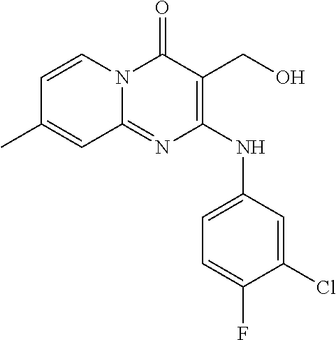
C1=C(F)C(Cl)=CC(NC2=C(CO)C(=O)N3C(=N2)C=C(C)C=C3)=C1
